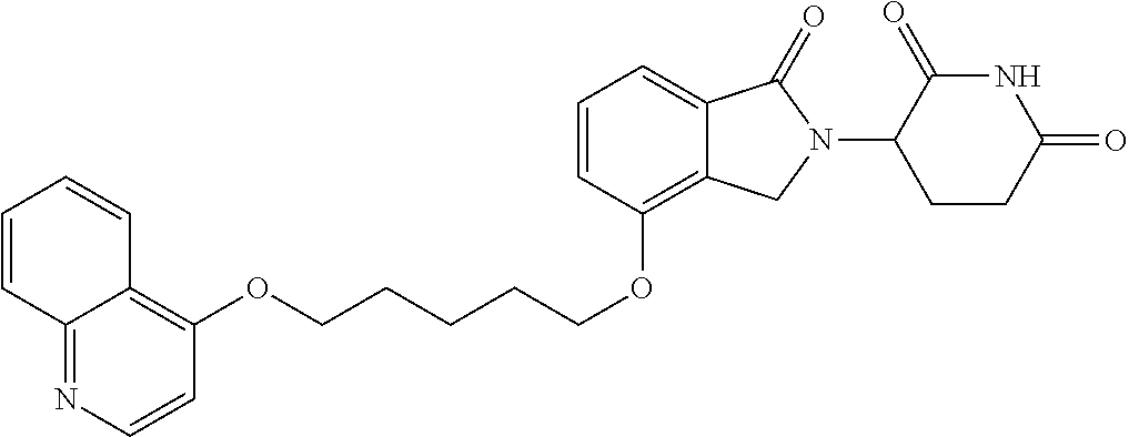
C(CCCOC1=C2C(=CC=C1)C(=O)N(C1C(=O)NC(=O)CC1)C2)COC1=C2C(=NC=C1)C=CC=C2
